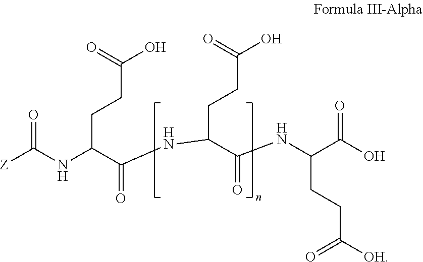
C(C(C(=O)NC(C(NC(C(O)=O)CCC([OH])=O)=O)CCC(O)=O)NC([Z])=O)CC(=O)O
